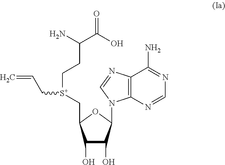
C12=C(N=CN=C1N)N(C1C(O)C(O)C(C[S+](CCC(C(O)=O)N)CC=C)O1)C=N2
